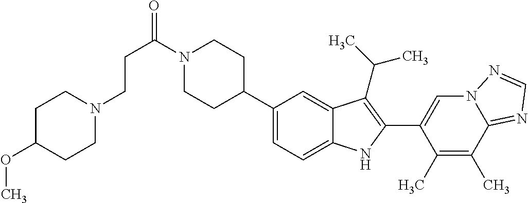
C(C(=O)N1CCC(C2=CC=C3C(=C2)C(C(C)C)=C(C2=CN4C(=NC=N4)C(C)=C2C)N3)CC1)CN1CCC(OC)CC1
